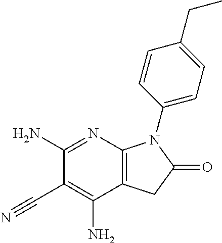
C1(N)=NC2=C(C(N)=C1C#N)CC(=O)N2C1=CC=C(CC)C=C1
